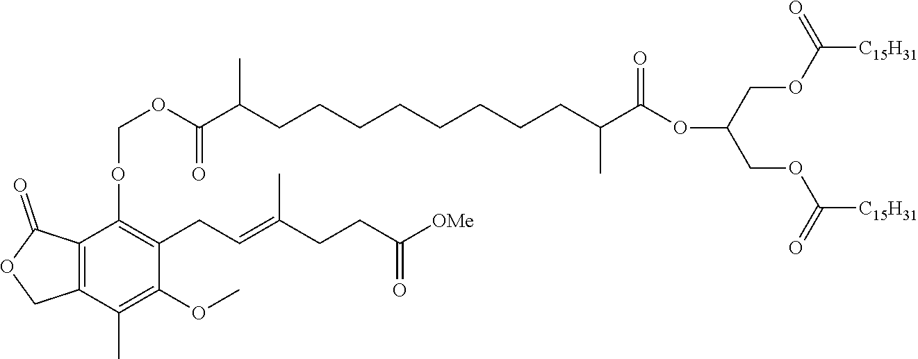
C12=C(C(C)=C(OC)C(CC=C(CCC(=O)[OMe])C)=C1OCOC(C(CCCCCCCCC(C(OC(COC([C15H31])=O)COC([C15H31])=O)=O)C)C)=O)COC2=O
